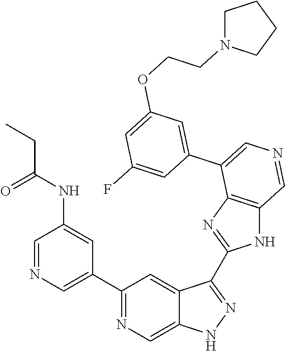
C1(C2=CN=CC(NC(CC)=O)=C2)=NC=C2C(=C1)C(C1=NC3=C(N1)C=NC=C3C1=CC(OCCN3CCCC3)=CC(F)=C1)=NN2
